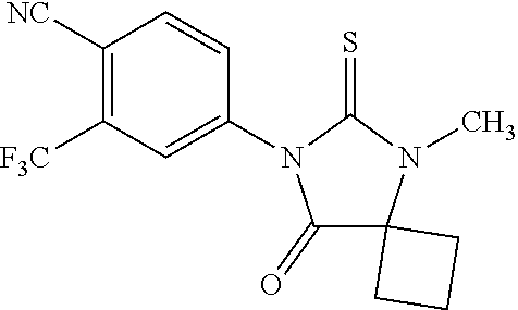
C1([NC])=C([F3C])C=C(N2C(=O)C3(N(C)C2=S)CCC3)C=C1
